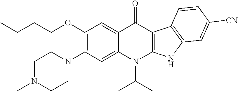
C1(OCCCC)=C(N2CCN(C)CC2)C=C2C(=C1)C(=O)C1=C(N2C(C)C)NC2=C1C=CC([CN])=C2
